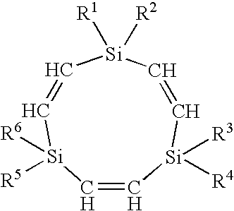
C1=C[Si]([R6])([R5])C=C[Si]([R1])([R2])C=C[Si]1([R3])[R4]
